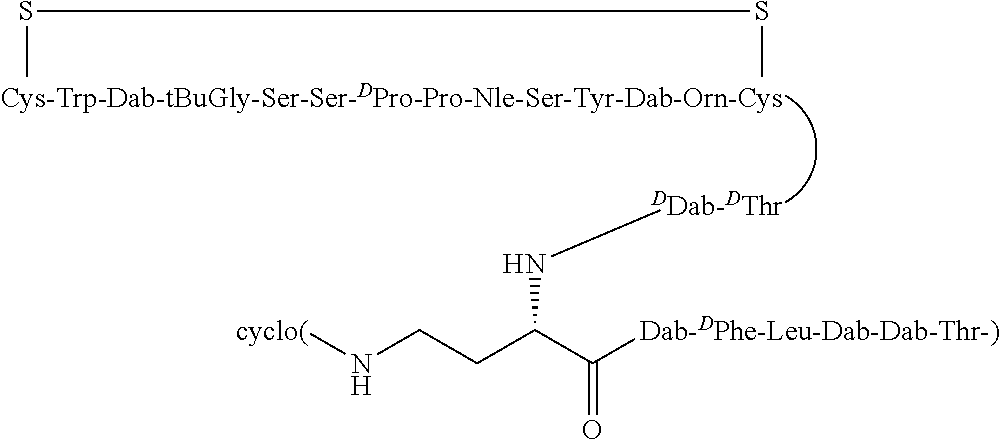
S(C)SC.N(C(CCN[cyclo(])C([Dab-DPhe-Leu-Dab-Dab-Thr-)])=O)[DDab-DThr]
